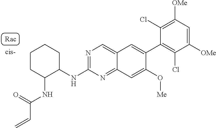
C1(NC2=NC=C3C(=N2)C=C(O[Me])C(C2=C(Cl)C([OMe])=CC([OMe])=C2Cl)=C3)CCCCC1NC(C=C)=O
